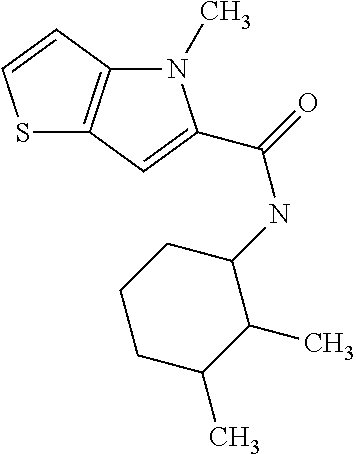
S1C2=C(C=C1)N(C)C(C(=O)NC1CCCC(C)C1C)=C2
